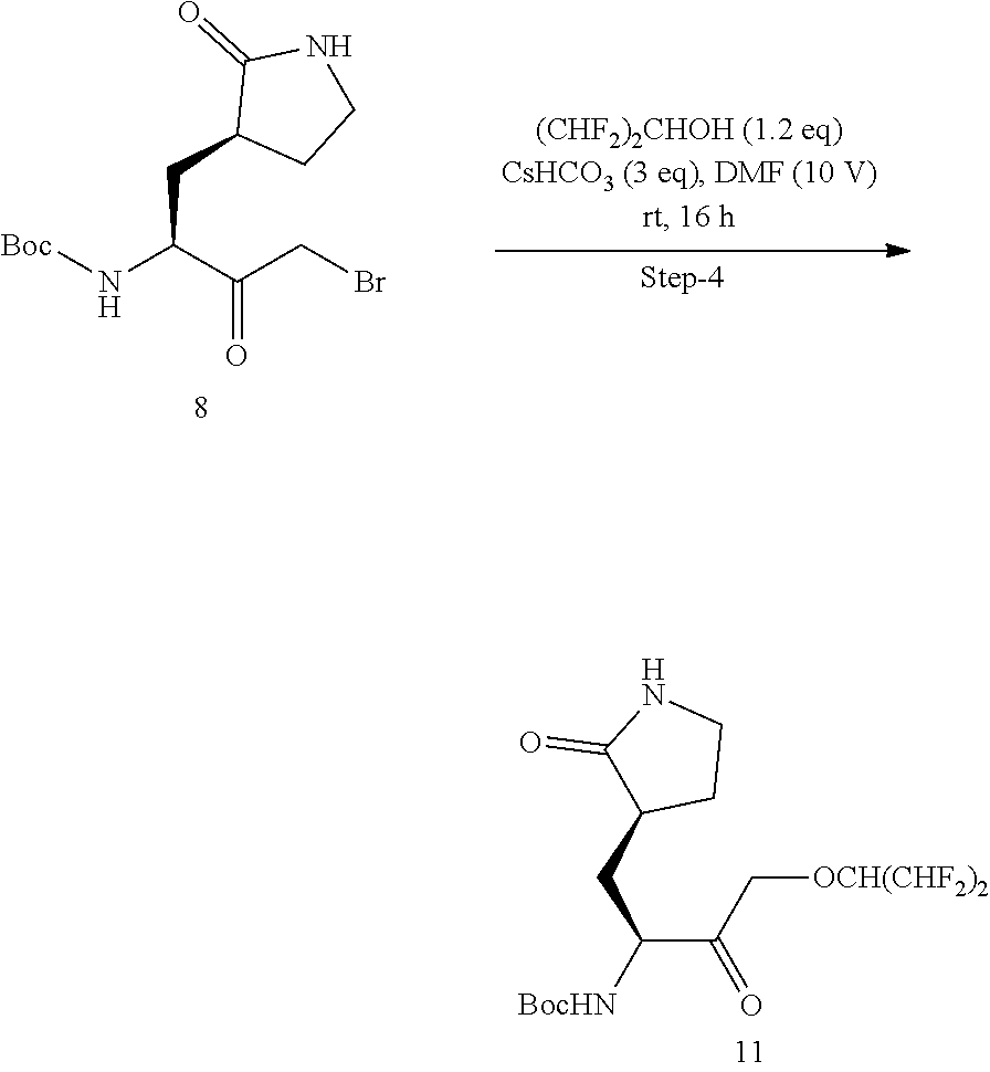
[Boc]NC(C(CBr)=O)CC1CCNC1=O.[BocHN]C(C(C[OCH(CHF2)2])=O)CC1C(=O)NCC1
